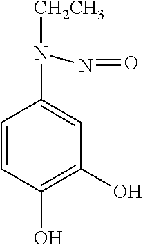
C1=CC(O)=C(O)C=C1N([CH2CH3])N=O
